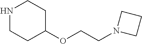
N1CCC(OCCN2CCC2)CC1
